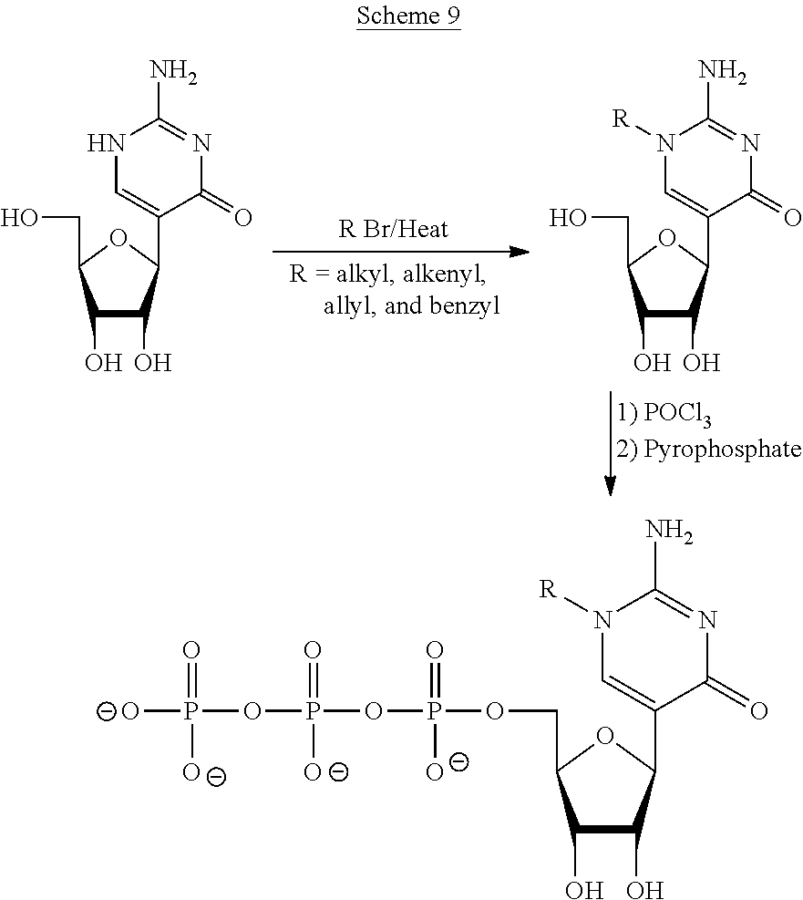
N1C=C(C2C(O)C(O)C(CO)O2)C(=O)N=C1N.N1([R])C=C(C2C(O)C(O)C(CO)O2)C(=O)N=C1N.N1([R])C=C(C2C(O)C(O)C(COP(=O)([O-])OP(=O)([O-])OP(=O)([O-])[O-])O2)C(=O)N=C1N
